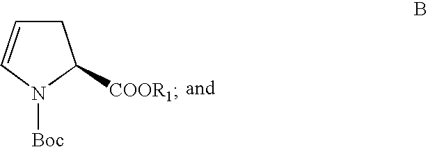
C1([COOR1])CC=CN1[Boc]
